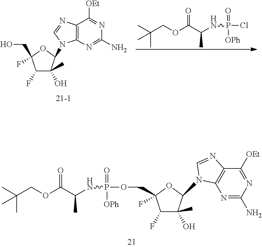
C(COC(C(NP(Cl)([OPh])=O)C)=O)(C)(C)C.C12=C(N=C(N)N=C1[OEt])N(C1C(O)(C)C(F)C(F)(CO)O1)C=N2.C(COC(C(NP([OPh])(=O)OCC1(F)C(F)C(O)(C)C(N2C3=C(C([OEt])=NC(N)=N3)N=C2)O1)C)=O)(C)(C)C
